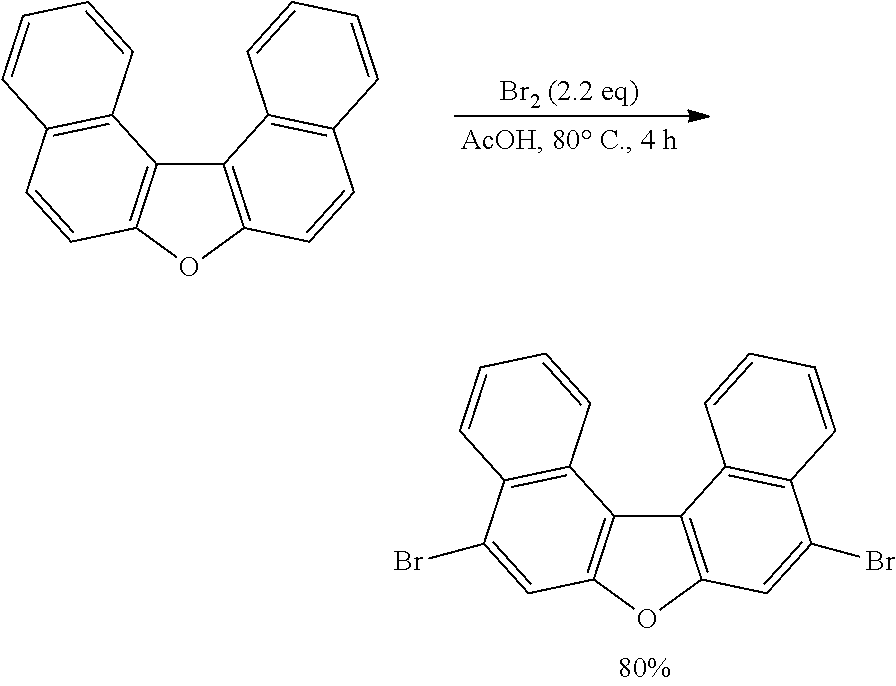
C12=C(OC3=C1C1=C(C=C3)C=CC=C1)C=CC1=C2C=CC=C1.C12=C(OC3=C1C1=C(C(Br)=C3)C=CC=C1)C=C(Br)C1=C2C=CC=C1
